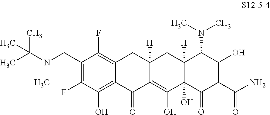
C1(CN(C(C)(C)C)C)=C(F)C(O)=C2C(=C1F)CC1([H])C(=C(O)C3(O)C([H])(C1)C(N(C)C)C(O)=C(C(N)=O)C3=O)C2=O
